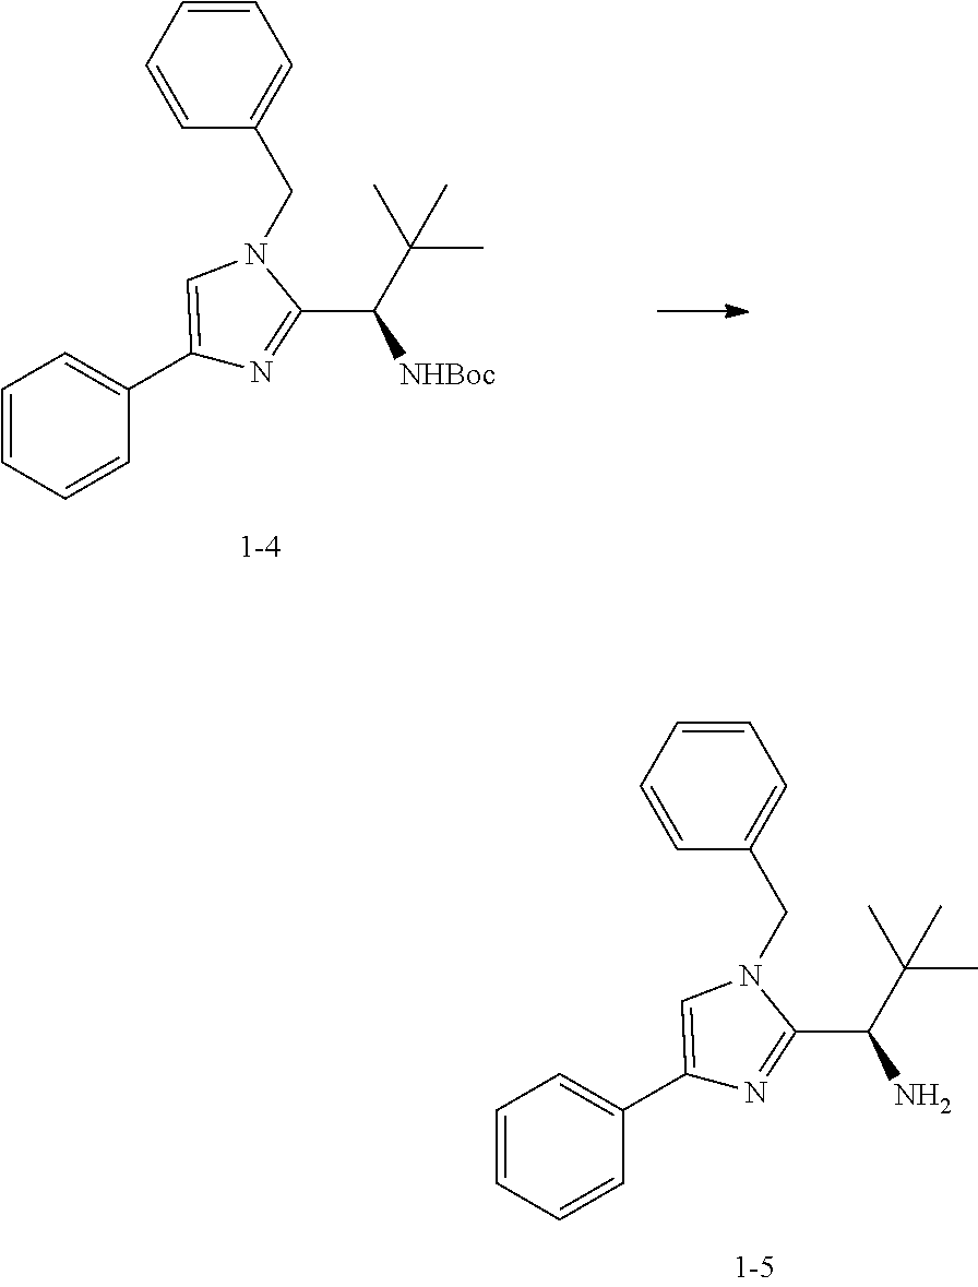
C1=CC=CC(C2=CN(CC3=CC=CC=C3)C(C(C(C)(C)C)N)=N2)=C1.C1=CC=CC(C2=CN(CC3=CC=CC=C3)C(C(C(C)(C)C)[NHBoc])=N2)=C1
